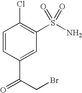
C1=CC(C(CBr)=O)=CC(S(N)(=O)=O)=C1Cl
